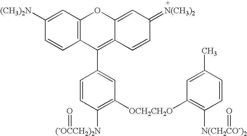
C1([(CH3)2N])=CC2=C(C=C1)C(C1=CC([OCH2CH2O]C3=C([N(CH2CO-)2]=O)C=CC(C)=C3)=C([(-OCCH2)2N]=O)C=C1)=C1C(=CC(=[N(CH3)2])C=C1)O2
